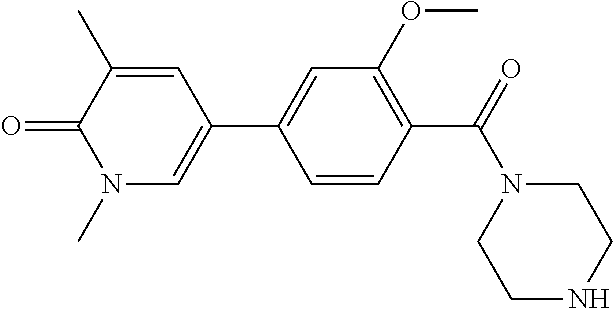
C1=CC(C(=O)N2CCNCC2)=C(OC)C=C1C1=CN(C)C(=O)C(C)=C1
